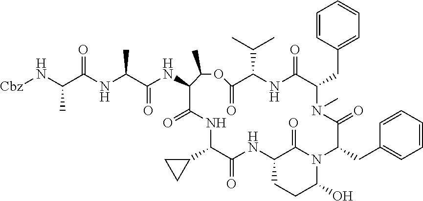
C(C(NC(C(NC1C(=O)NC(C2CC2)C(=O)NC2CCC(O)N(C2=O)C(CC2=CC=CC=C2)C(=O)N(C)C(CC2=CC=CC=C2)C(=O)NC(C(C)C)C(=O)OC1C)=O)C)=O)(N[Cbz])C
